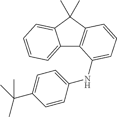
C12=CC=CC=C1C(C)(C)C1=C2C(NC2=CC=C(C(C)(C)C)C=C2)=CC=C1
